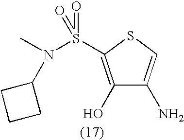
C1(O)=C(S(N(C)C2CCC2)(=O)=O)SC=C1N
